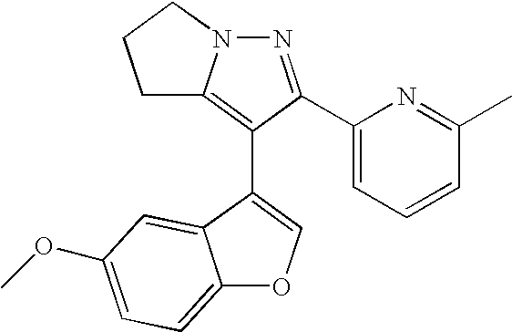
C1C2=C(C3=COC4=CC=C(OC)C=C34)C(C3=CC=CC(C)=N3)=NN2CC1
